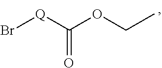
Br[Q]C(OCC)=O
